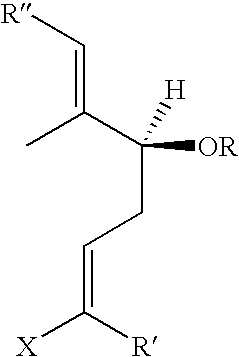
[R]C=C(C([OR])([H])CC=C([X])[R])C
